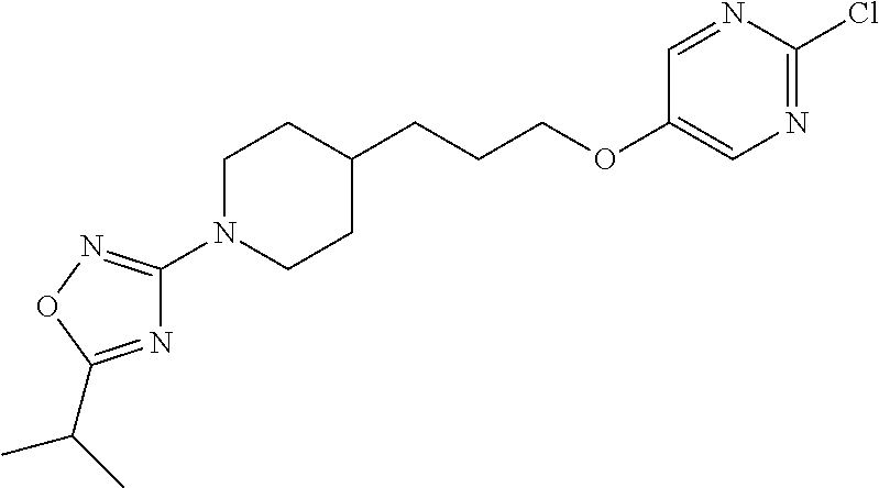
C1(OCCCC2CCN(C3=NOC(C(C)C)=N3)CC2)=CN=C(Cl)N=C1
